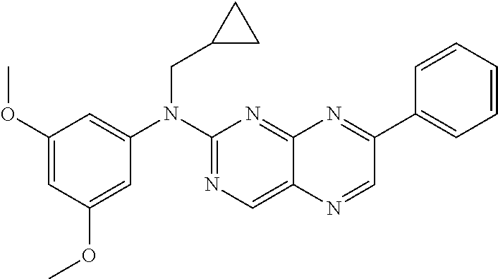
C1(OC)=CC(OC)=CC(N(C2=NC=C3C(=N2)N=C(C2=CC=CC=C2)C=N3)CC2CC2)=C1
